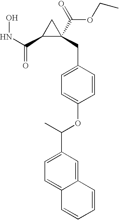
N(C(C1C(CC2=CC=C(OC(C3=CC=C4C(=C3)C=CC=C4)C)C=C2)(C(=O)OCC)C1)=O)O
